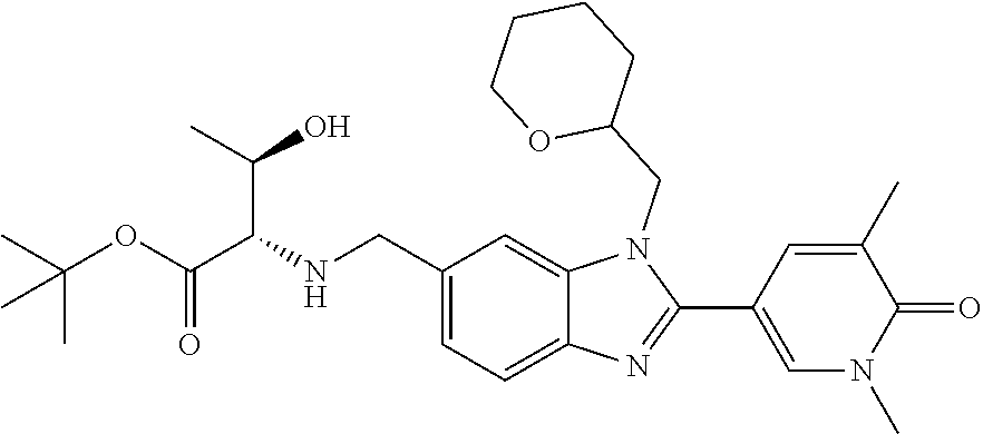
C12=CC(CNC(C(OC(C)(C)C)=O)C(O)C)=CC=C1N=C(C1=CN(C)C(=O)C(C)=C1)N2CC1CCCCO1
